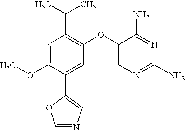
C1=C(OC)C(C2=CN=CO2)=CC(OC2=CN=C(N)N=C2N)=C1C(C)C
